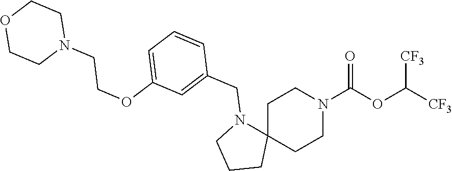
C1C2(CCN(C(OC([CF3])[CF3])=O)C1)N(CC1=CC(OCCN3CCOCC3)=CC=C1)CCC2
